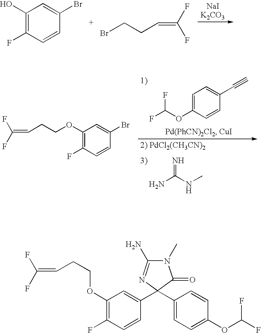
C1(O)=C(F)C=CC(Br)=C1.BrCCC=C(F)F.FC(OC1=CC=C(C#C)C=C1)F.NC(NC)=N.FC(F)=CCCOC1=C(F)C=CC(Br)=C1.FC(F)=CCCOC1=C(F)C=CC(C2(C3=CC=C(OC(F)F)C=C3)N=C(N)N(C)C2=O)=C1
